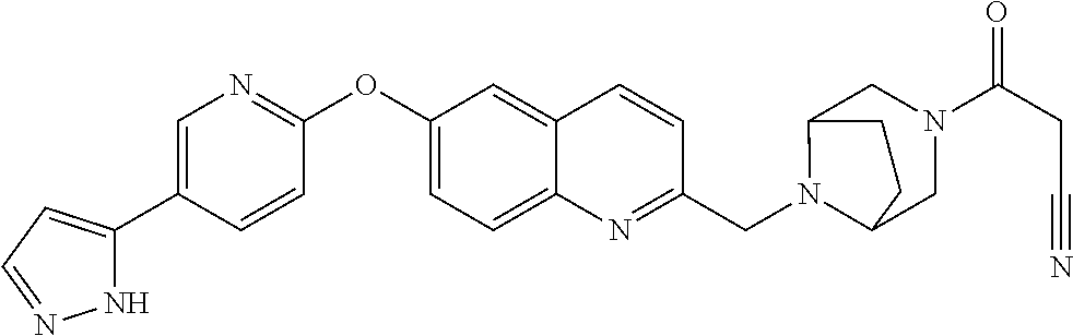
N1C(C2=CN=C(OC3=CC=C4C(=C3)C=CC(CN3C5CN(C(=O)CC#N)CC3CC5)=N4)C=C2)=CC=N1
